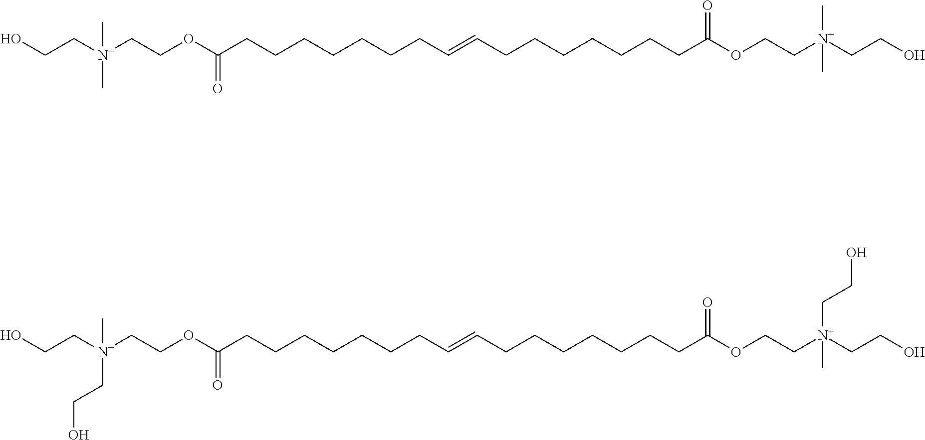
OCC[N+](CCOC(CCCCCCCC=CCCCCCCCC(OCC[N+](CCO)(C)C)=O)=O)(C)C.OCC[N+](CCOC(CCCCCCCC=CCCCCCCCC(OCC[N+](CCO)(CCO)C)=O)=O)(C)CCO
